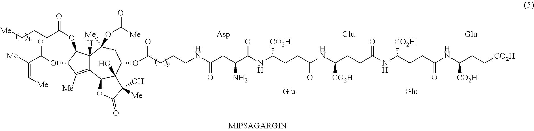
C12([H])C(=C([Me])C(OC(=O)C(=C[Me])[Me])C1OC(=O)CCC[Me])C1C(O)(C(OC(CCCNC(CC(C(NC(CCC(NC(CCC(NC(CCC(NC(CC[CO2H])[CO2H])=O)[CO2H])=O)[CO2H])=O)[CO2H])=O)N)=O)=O)CC2([Me])OC(=O)[Me])C(O)([Me])C(=O)O1
